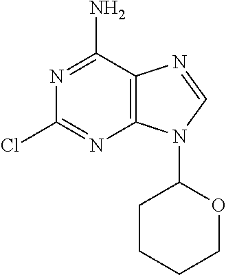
C1(Cl)=NC2=C(C(N)=N1)N=CN2C1CCCCO1
